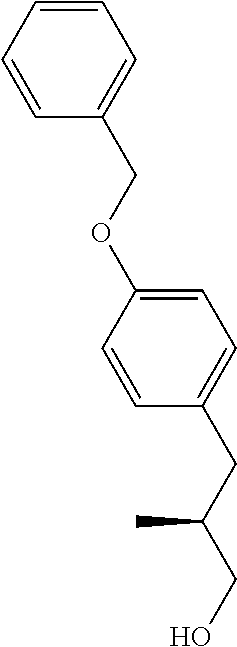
C1=CC(COC2=CC=C(CC(CO)C)C=C2)=CC=C1
